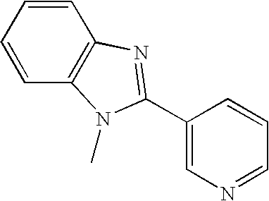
C1=CC2=C(C=C1)N(C)C(C1=CN=CC=C1)=N2
